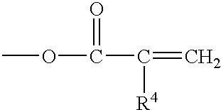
COC(C([R4])=C)=O
